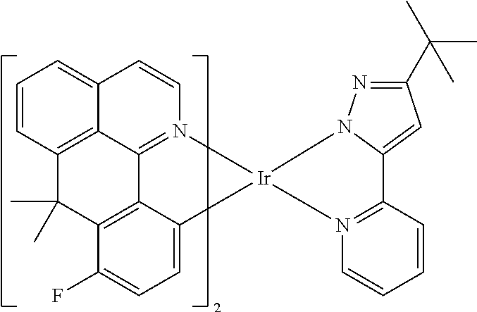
C12=CC=CC3=C1C1=N(C=C2)[Ir]2(C4=CC=C(F)C(=C14)C3(C)C)N1=C(C3=CC(C(C)(C)C)=NN32)C=CC=C1
